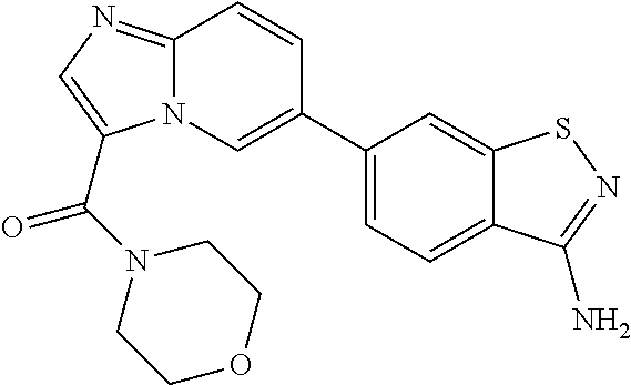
C1(C2=CN3C(=NC=C3C(=O)N3CCOCC3)C=C2)=CC=C2C(=C1)SN=C2N
